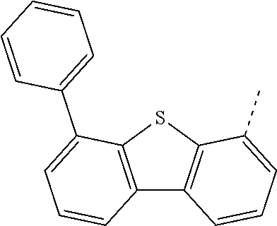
C12=C(SC3=C1C=CC=C3C)C(C1=CC=CC=C1)=CC=C2
